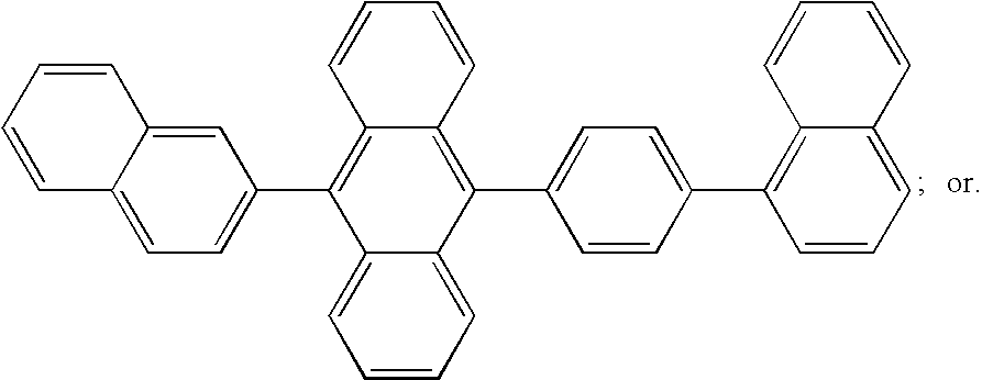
C12=CC=C(C3=C4C(=C(C5=CC=C(C6=C7C(=CC=C6)C=CC=C7)C=C5)C5=CC=CC=C35)C=CC=C4)C=C1C=CC=C2
